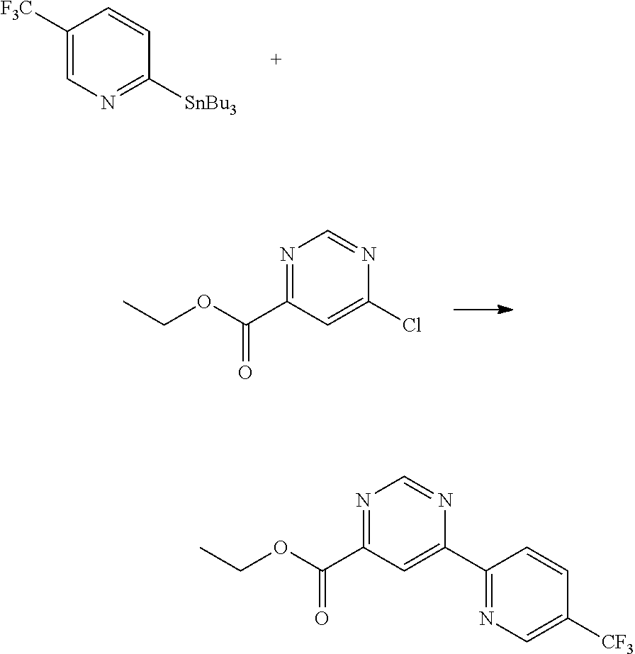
C1([F3C])=CN=C([SnBu3])C=C1.N1=C(C(OCC)=O)C=C(Cl)N=C1.N1=C(C(OCC)=O)C=C(C2=NC=C([CF3])C=C2)N=C1
